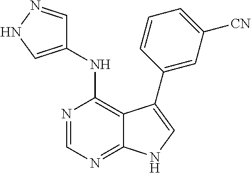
C12=NC=NC(NC3=CNN=C3)=C1C(C1=CC([CN])=CC=C1)=CN2
